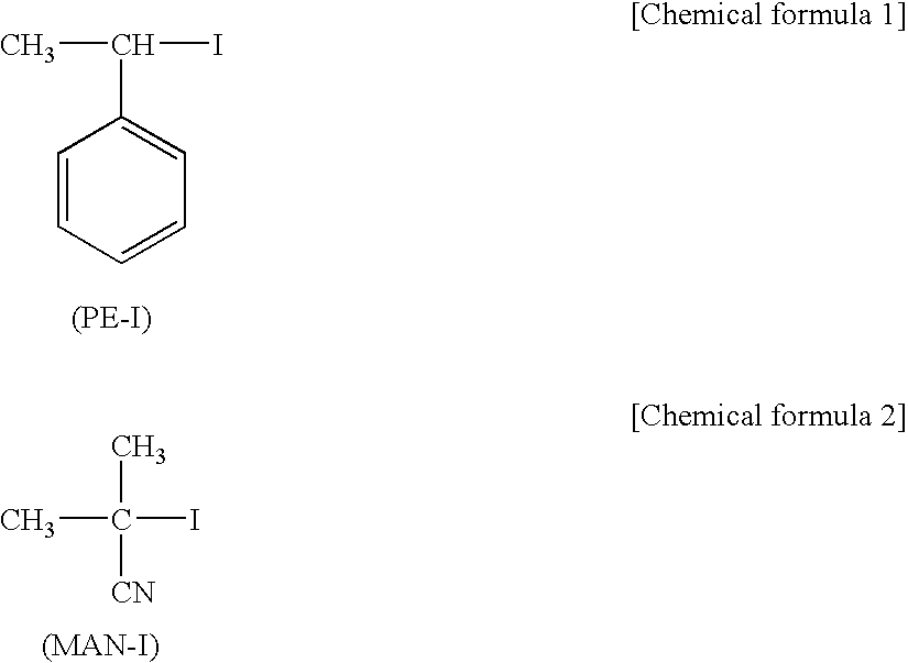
CC(I)C1=CC=CC=C1.CC(I)(C)[CN]
